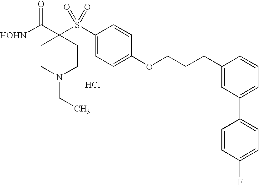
[HOHN]C(C1(S(C2=CC=C(OCCCC3=CC(C4=CC=C(F)C=C4)=CC=C3)C=C2)(=O)=O)CCN(CC)CC1)=O.Cl
